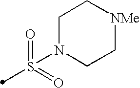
C1N(S(=O)(=O)C)CC[NMe]C1
